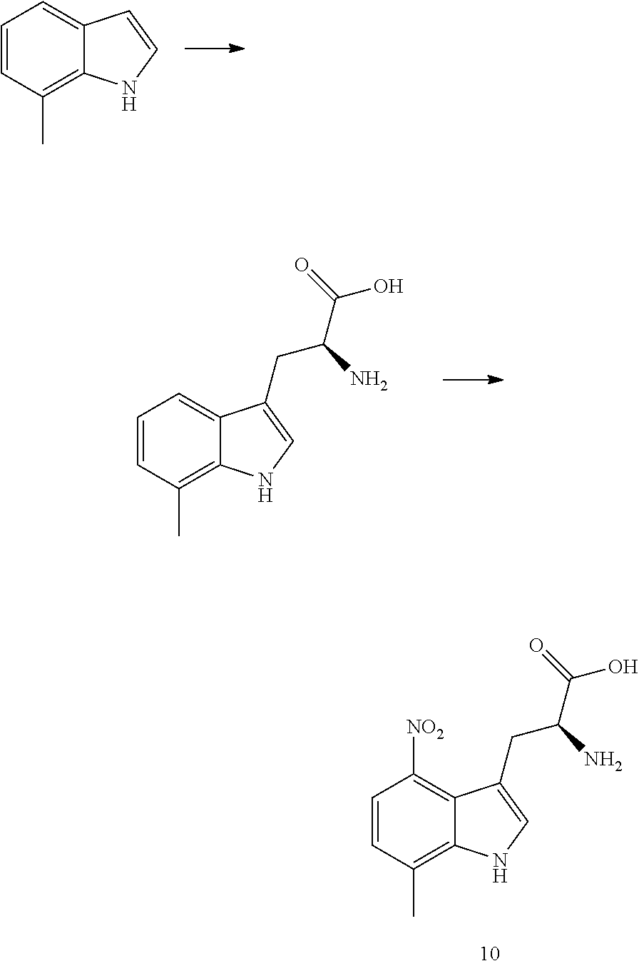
C1=CC(C)=C2C(=C1)C=CN2.C1=CC(C)=C2C(=C1[NO2])C(CC(N)C(=O)O)=CN2.C1=CC(C)=C2C(=C1)C(CC(N)C(=O)O)=CN2
